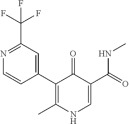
N1=C(C(F)(F)F)C=C(C2=C(C)NC=C(C(NC)=O)C2=O)C=C1
